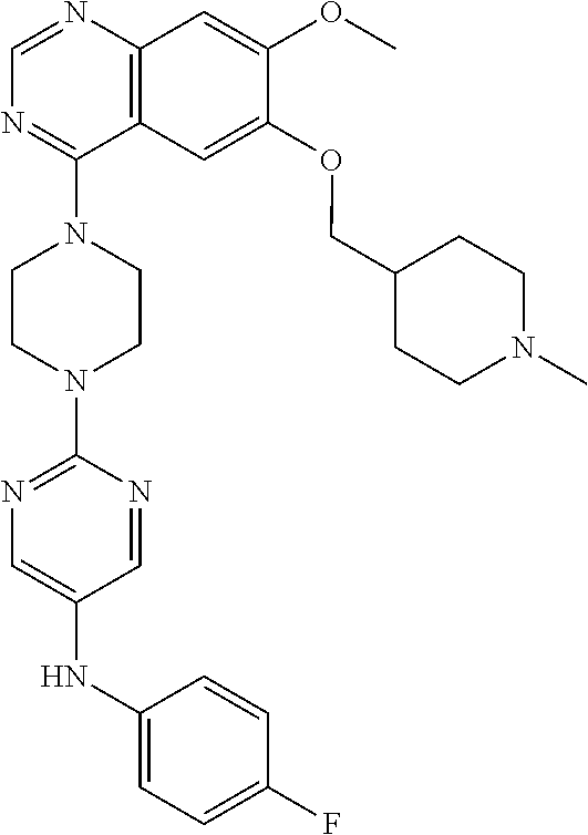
C12=C(N=CN=C1N1CCN(C3=NC=C(NC4=CC=C(F)C=C4)C=N3)CC1)C=C(OC)C(OCC1CCN(C)CC1)=C2
